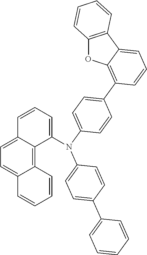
C12=C(C3=CC=CC(C4=CC=C(N(C5=CC=CC6=CC=C7C(=C56)C=CC=C7)C5=CC=C(C6=CC=CC=C6)C=C5)C=C4)=C3O1)C=CC=C2
